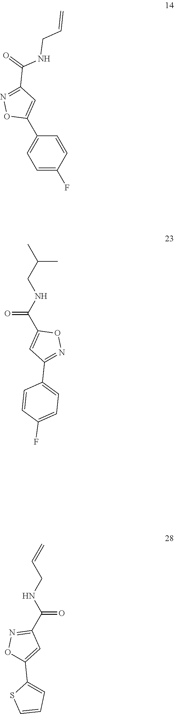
C(=O)(C1=CC(C2=CC=C(F)C=C2)=NO1)NCC(C)C.C(=O)(C1=NOC(C2=CC=CS2)=C1)NCC=C.C1=C(C2=CC(C(=O)NCC=C)=NO2)C=CC(F)=C1
